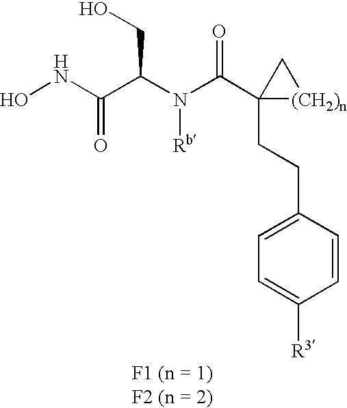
C1(CCC2(C(N(C(C(NO)=O)CO)[Rb])=O)[(CH2)n]C2)=CC=C([R3])C=C1
